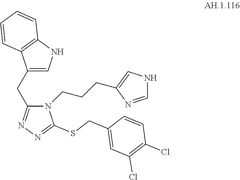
C(C1=NN=C(SCC2=CC(Cl)=C(Cl)C=C2)N1CCCC1=CNC=N1)C1=CNC2=C1C=CC=C2
